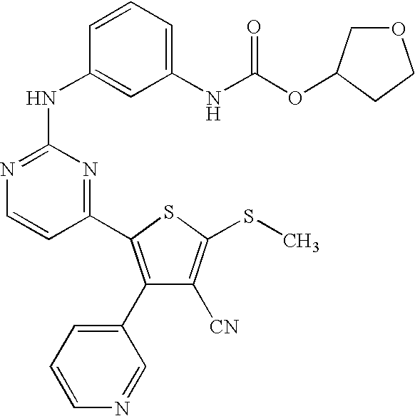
C1(C2=C(C3=CC=CN=C3)C([CN])=C(SC)S2)=NC(NC2=CC(NC(OC3COCC3)=O)=CC=C2)=NC=C1
